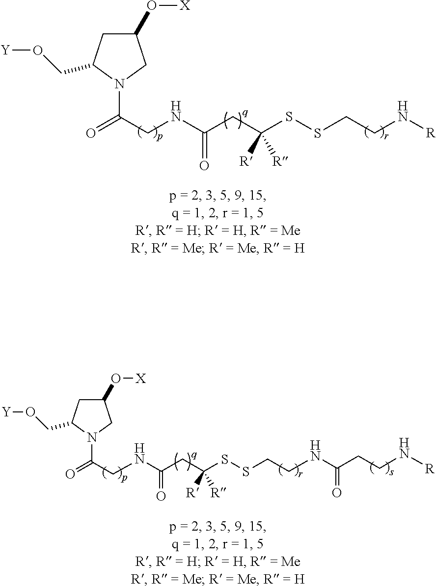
C1(O[X])CC(CO[Y])N(C(=O)CNC(CC(SSCCN[R])([R])[R])=O)C1.C1(O[X])CC(CO[Y])N(C(=O)CNC(CC(SSCCNC(=O)CCN[R])([R])[R])=O)C1
